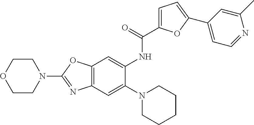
C1OCCN(C2=NC3=C(O2)C=C(NC(=O)C2=CC=C(C4=CC=NC(C)=C4)O2)C(N2CCCCC2)=C3)C1
